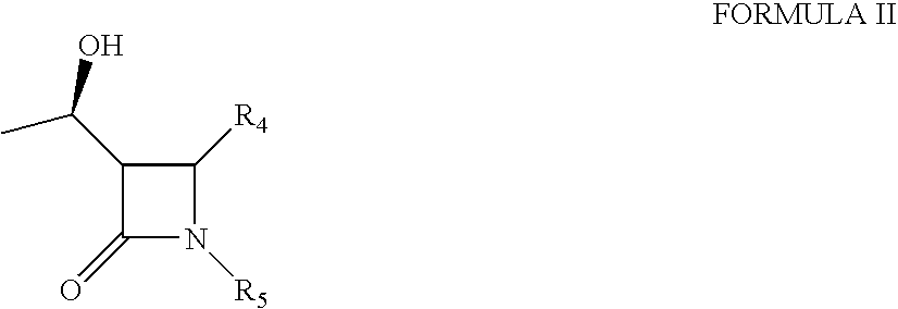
C1(C(O)C)C(=O)N([R5])C1[R4]
